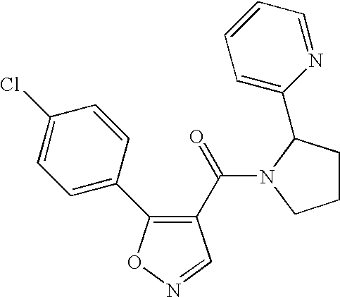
C1=C(C2=C(C(=O)N3C(C4=CC=CC=N4)CCC3)C=NO2)C=CC(Cl)=C1
